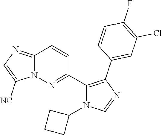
C12=NC=C([NC])N1N=C(C1=C(C3=CC(Cl)=C(F)C=C3)N=CN1C1CCC1)C=C2
